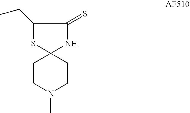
C1CN(C)CCC12NC(=S)C(CC)S2
